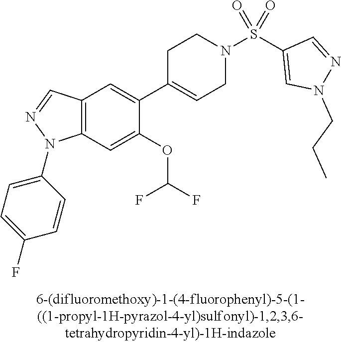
C12=C(C=C(OC(F)F)C(C3=CCN(S(C4=CN(CCC)N=C4)(=O)=O)CC3)=C1)N(C1=CC=C(F)C=C1)N=C2
